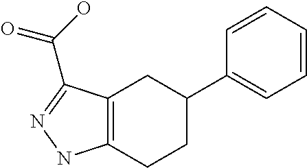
C12=C(CCC(C3=CC=CC=C3)C1)NN=C2C(O)=O
